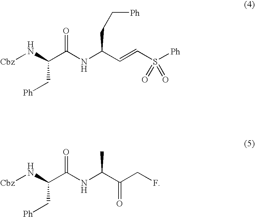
[Cbz]NC(C(NC(C=CS(=O)(=O)[Ph])CC[Ph])=O)C[Ph].[Cbz]NC(C(NC(C(CF)=O)C)=O)C[Ph]
